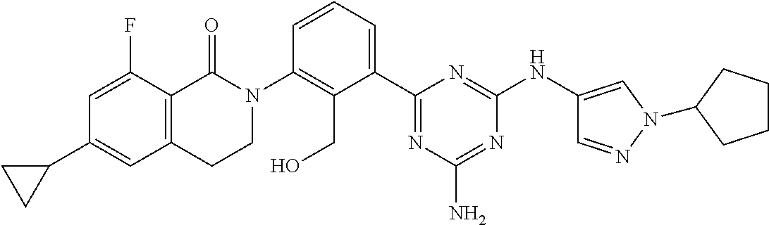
C12=C(C(=O)N(C3=C(CO)C(C4=NC(N)=NC(NC5=CN(C6CCCC6)N=C5)=N4)=CC=C3)CC1)C(F)=CC(C1CC1)=C2
